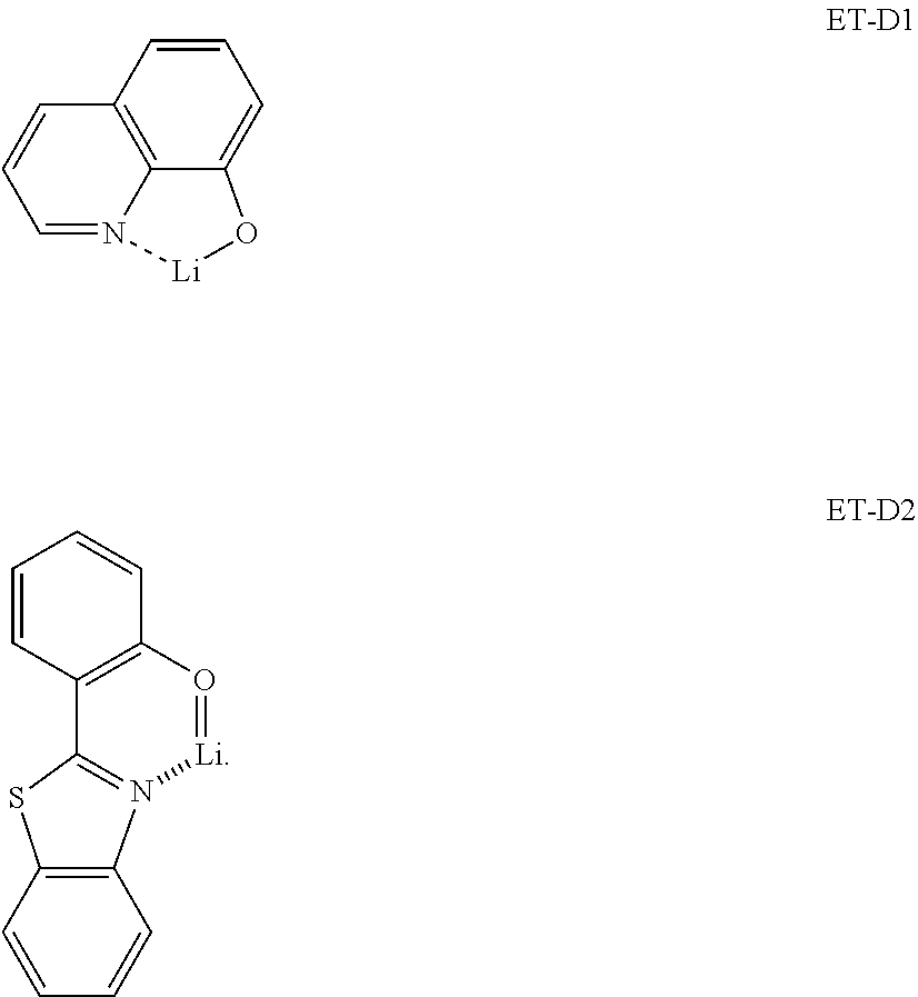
C1=CC2=C3C(=C1)O[Li]N3=CC=C2.C1=CC2=C(C=C1)O=[Li]N1=C2SC2=C1C=CC=C2
